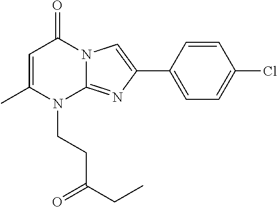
C1=C(C)N(CCC(CC)=O)C2=NC(C3=CC=C(Cl)C=C3)=CN2C1=O
